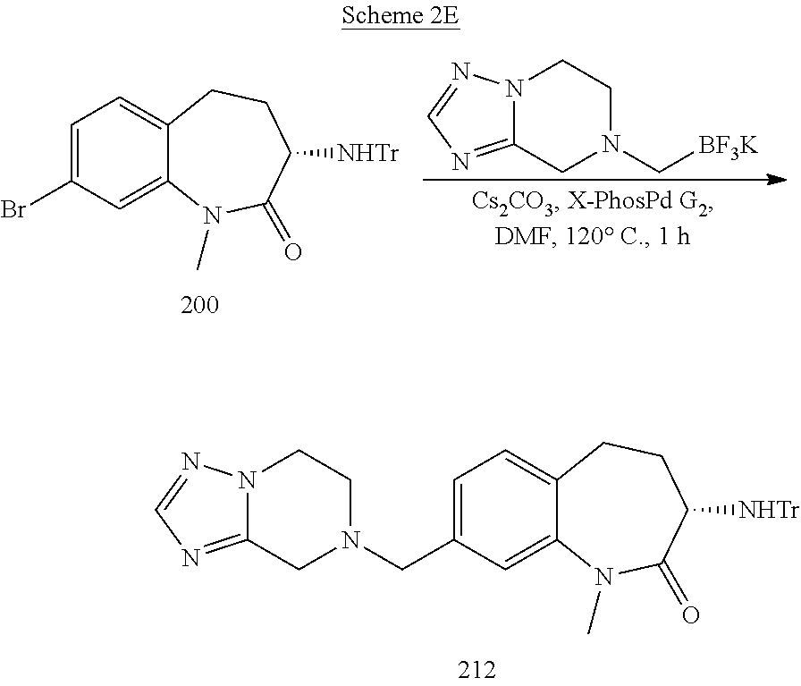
C1=C(Br)C=C2C(=C1)CCC([NHTr])C(=O)N2C.N12C(=NC=N1)CN(C[BF3K])CC2.C1=C(CN2CCN3C(=NC=N3)C2)C=C2C(=C1)CCC([NHTr])C(=O)N2C
